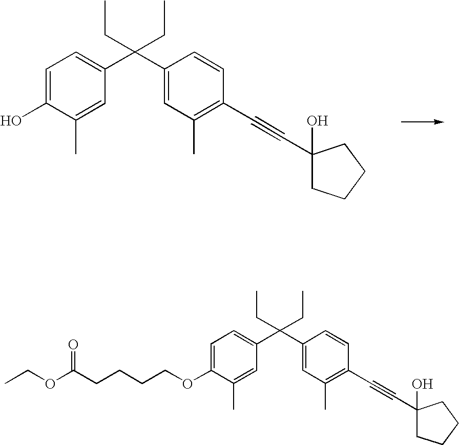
C1=C(OCCCCC(OCC)=O)C(C)=CC(C(C2=CC(C)=C(C#CC3(O)CCCC3)C=C2)(CC)CC)=C1.C1=C(O)C(C)=CC(C(C2=CC(C)=C(C#CC3(O)CCCC3)C=C2)(CC)CC)=C1
